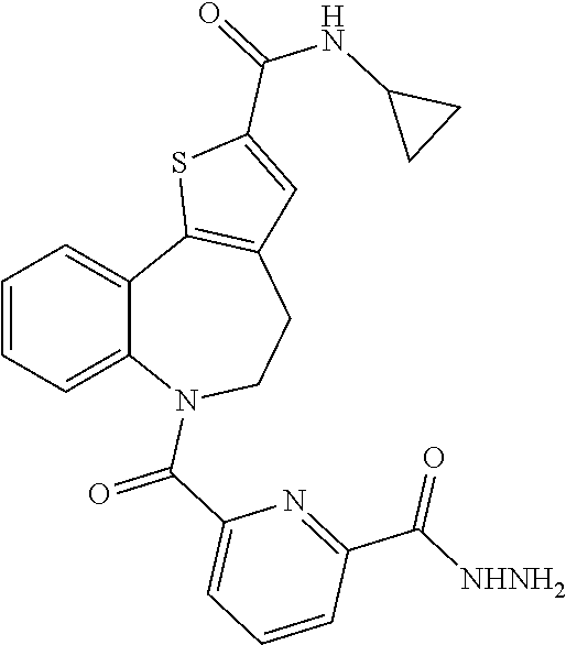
C1=CC=C2C(=C1)C1=C(CCN2C(C2=CC=CC(C([NHNH2])=O)=N2)=O)C=C(C(=O)NC2CC2)S1
